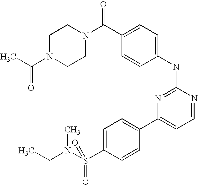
C1N(C(C)=O)CCN(C(C2=CC=C(NC3=NC(C4=CC=C(S(=O)(=O)N(CC)C)C=C4)=CC=N3)C=C2)=O)C1
